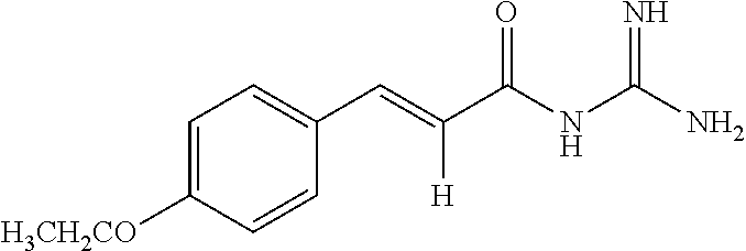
C1=C([H3CH2CO])C=CC(C=C(C(NC(N)=N)=O)[H])=C1
